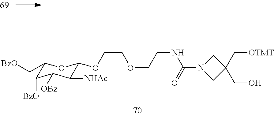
C1(C[BzO])C([BzO])C([OBz])C([NHAc])C(OCCOCCNC(N2CC(CO)(C[OTMT])C2)=O)O1
